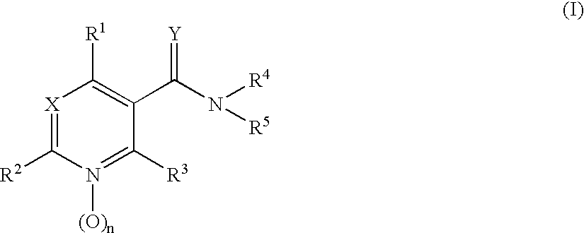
[X]1=C([R2])N([(O)n])=C([R3])C(C(N([R4])[R5])=[Y])=C1[R1]
